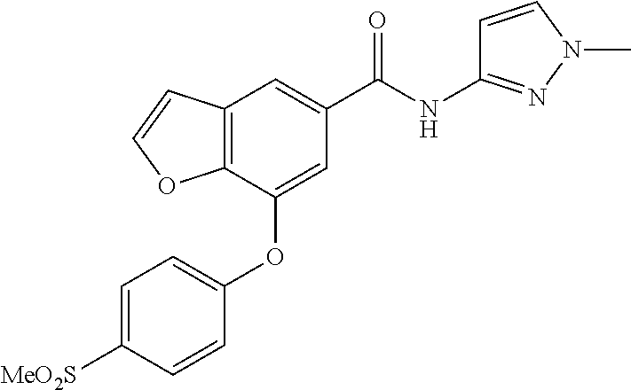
C12=C(C(OC3=CC=C([MeO2S])C=C3)=CC(C(NC3=NN(C)C=C3)=O)=C1)OC=C2
